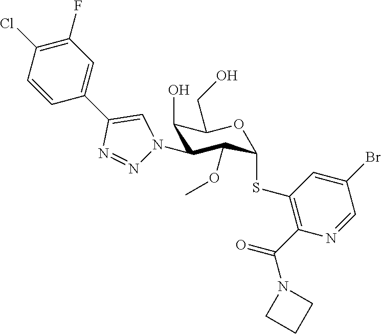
C1(O)C(N2N=NC(C3=CC(F)=C(Cl)C=C3)=C2)C(OC)C(SC2=C(C(N3CCC3)=O)N=CC(Br)=C2)OC1CO
